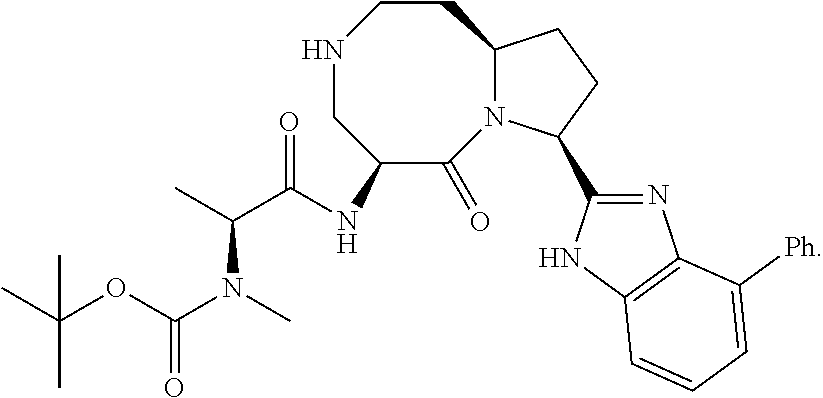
C1(NC(C(C)N(C)C(OC(C)(C)C)=O)=O)C(=O)N2C(CCNC1)CCC2C1=NC2=C(N1)C=CC=C2[Ph]
